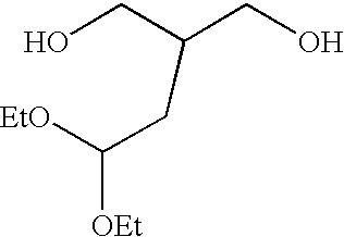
C([OEt])(CC(CO)CO)[EtO]
